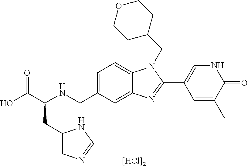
C1=C(CNC(C(O)=O)CC2=CN=CN2)C=C2C(=C1)N(CC1CCOCC1)C(C1=CNC(=O)C(C)=C1)=N2.[[HCl]2]
